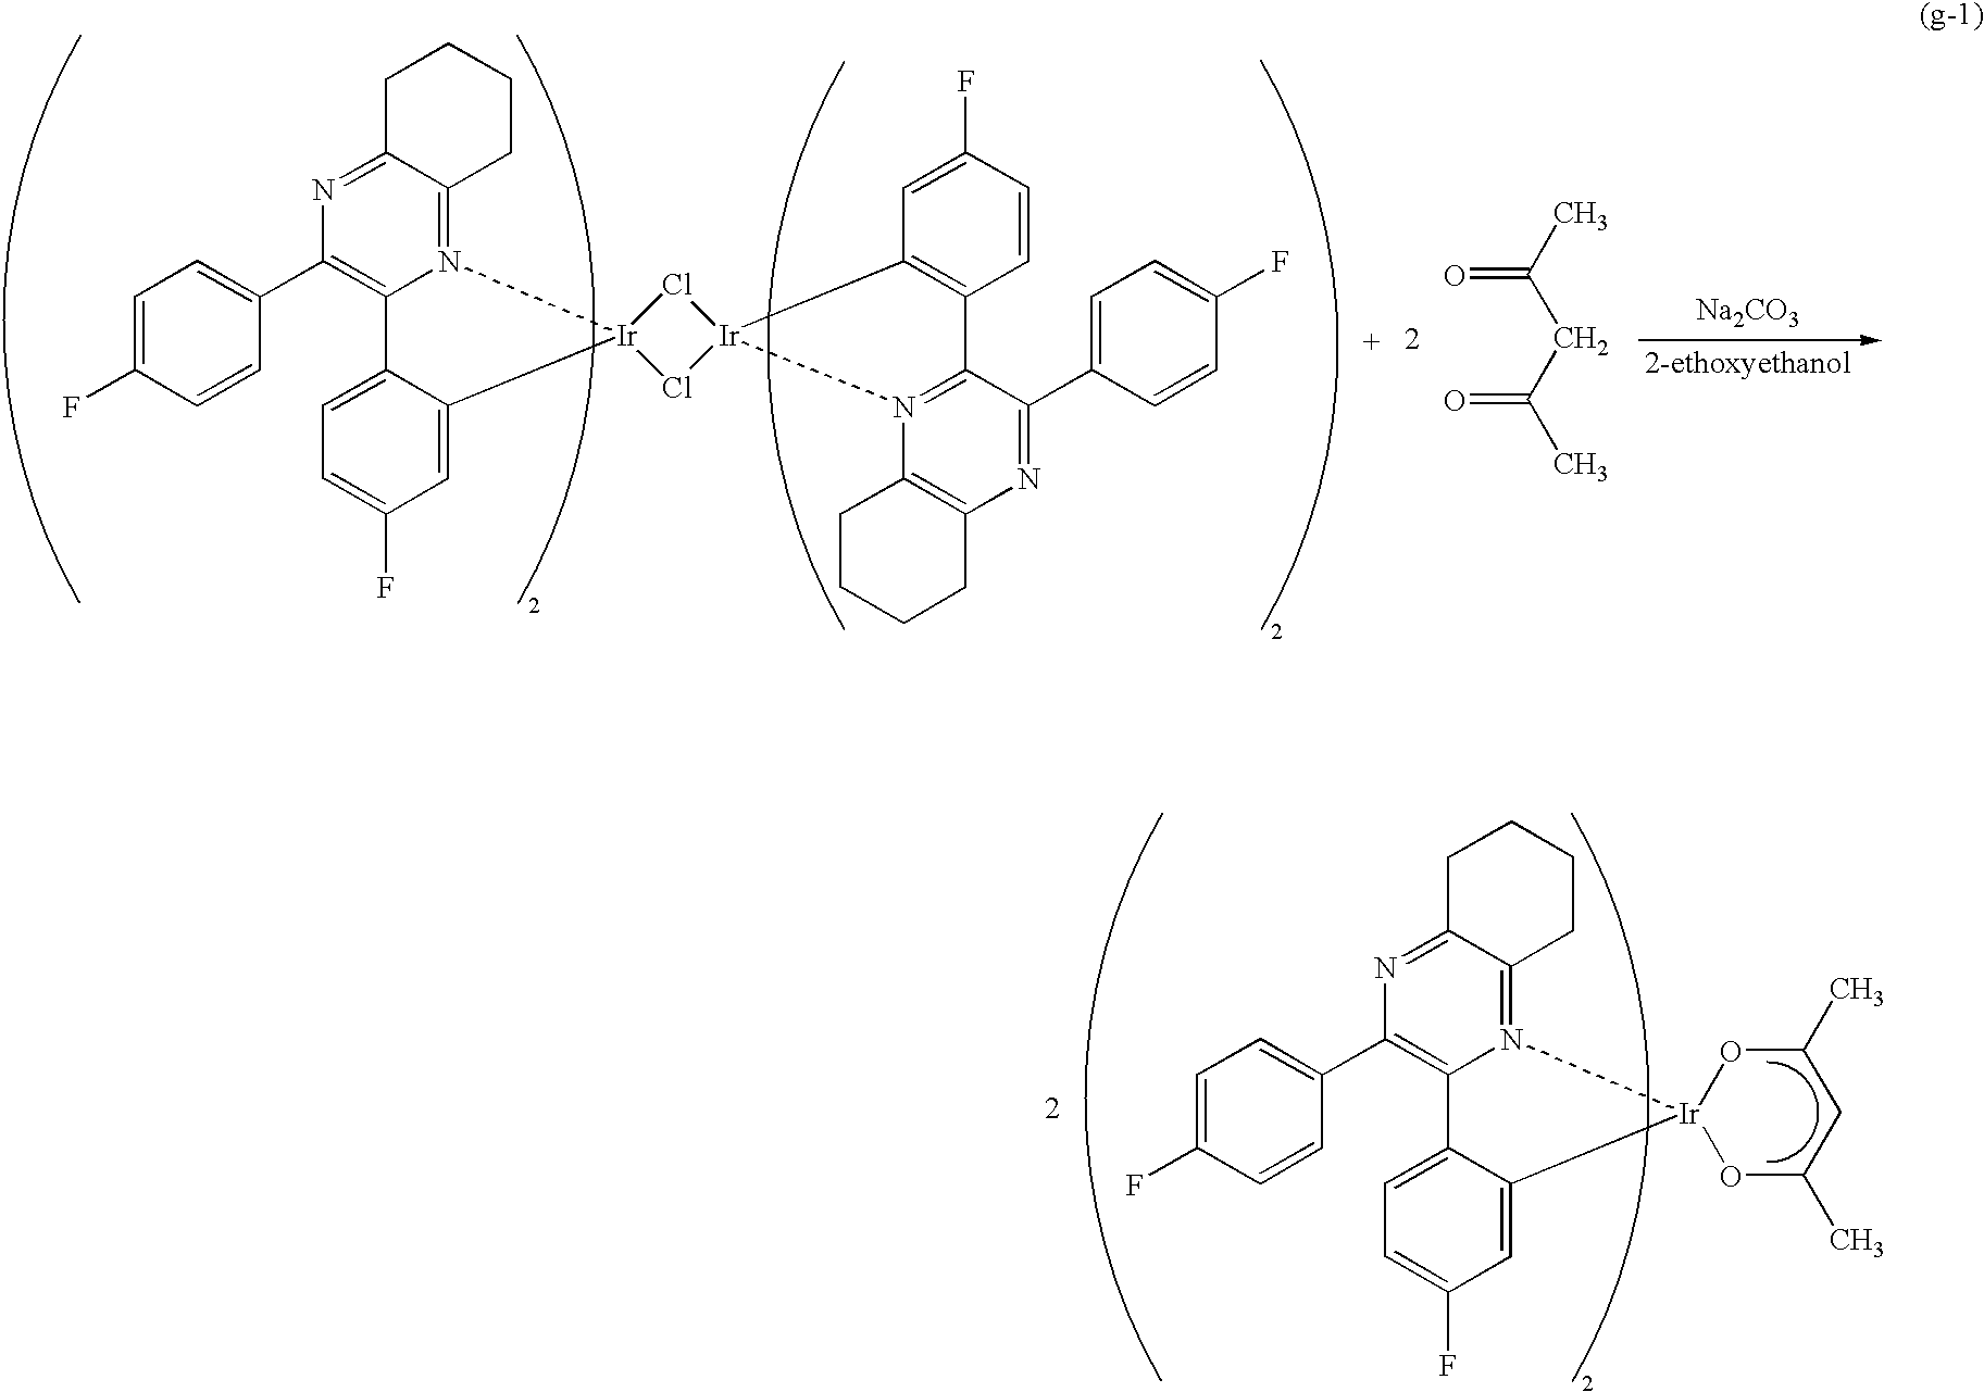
C1=C(F)C=CC(C2=C3N(=C4C(=N2)CCCC4)[Ir]2(C4=CC(F)=CC=C34)Cl[Ir]3(Cl2)N2=C(C(C4=CC=C(F)C=C4)=NC4=C2CCCC4)C2=C3C=C(F)C=C2)=C1.O=C(CC(=O)C)C.[Na2CO3].C1=C(F)C=CC(C2=C3N(=C4C(=N2)CCCC4)[Ir]2(C4=CC(F)=CC=C34)OC(C)CC(C)O2)=C1
